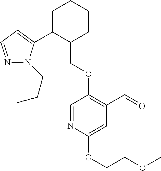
C1C(C2=CC=NN2CCC)C(COC2=C(C=O)C=C(OCCOC)N=C2)CCC1
